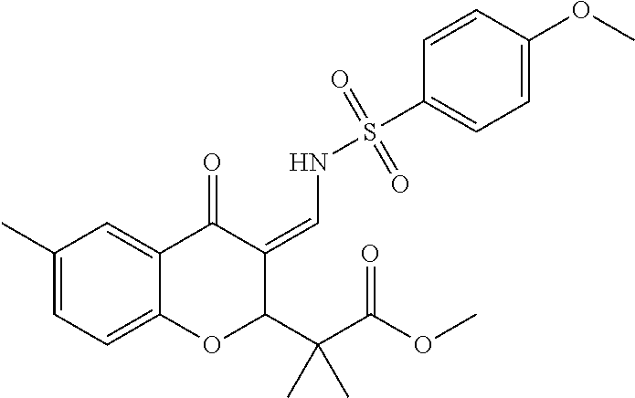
C1=C(C)C=C2C(=C1)OC(C(C(OC)=O)(C)C)C(=CNS(C1=CC=C(OC)C=C1)(=O)=O)C2=O
